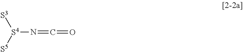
[S4](N=C=O)([S5])[S3]
